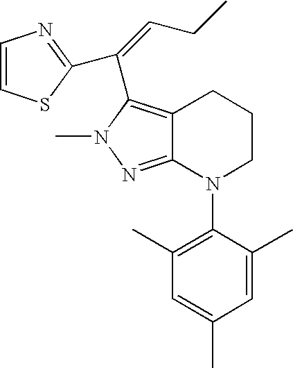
C12=NN(C)C(C(=CCC)C3=NC=CS3)=C1CCCN2C1=C(C)C=C(C)C=C1C
